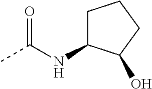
CC(NC1CCCC1O)=O
